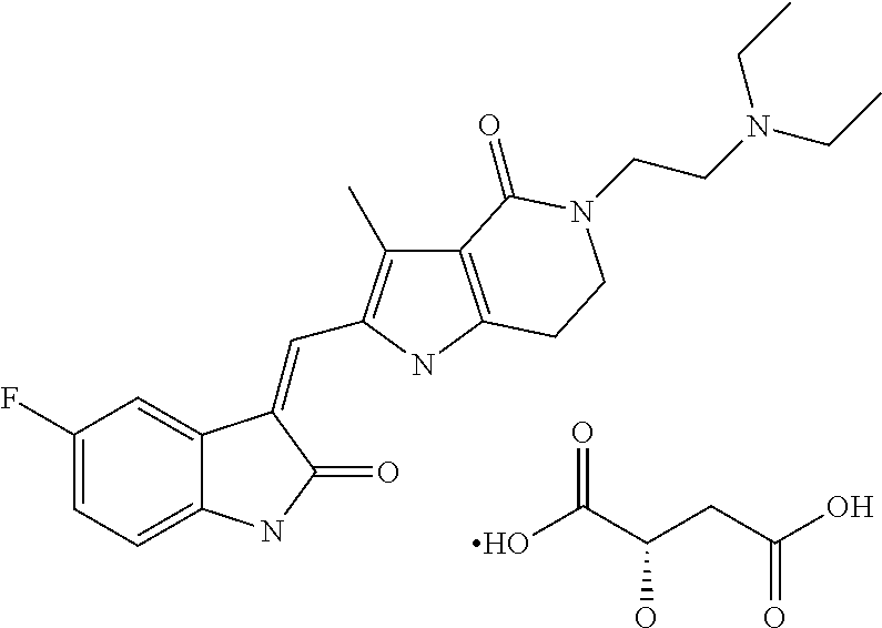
C1=C(F)C=C2C(=C1)NC(=O)C2=CC1=C(C)C2=C(N1)CCN(CCN(CC)CC)C2=O.OC(C(CC(O)=O)O)=O
